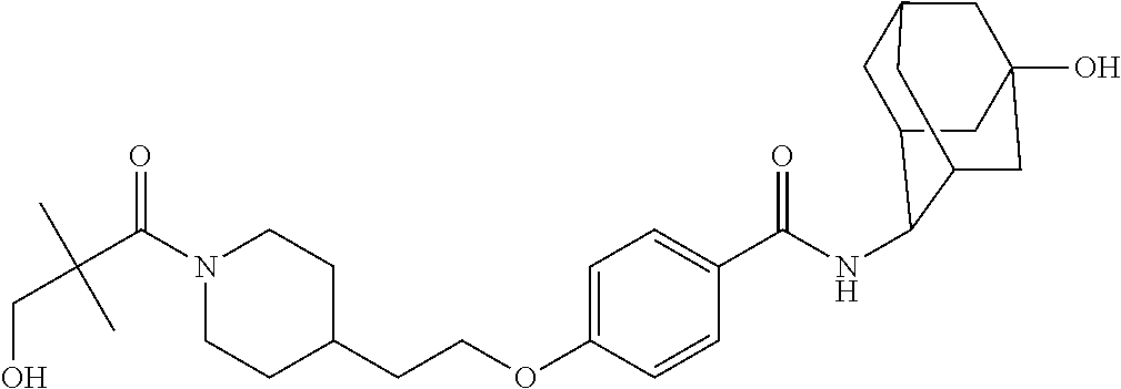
N(C(C1=CC=C(OCCC2CCN(C(=O)C(C)(CO)C)CC2)C=C1)=O)C1C2CC3CC(O)(CC1C3)C2
